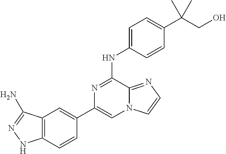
C1(C2=CC3=C(C=C2)NN=C3N)=CN2C(=NC=C2)C(NC2=CC=C(C(CO)(C)C)C=C2)=N1
